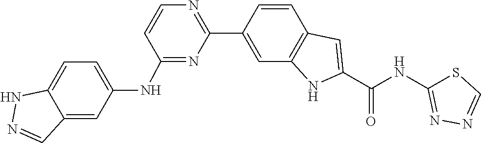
C1=CC2=C(C=C1C1=NC=CC(NC3=CC=C4C(=C3)C=NN4)=N1)NC(C(=O)NC1=NN=CS1)=C2
